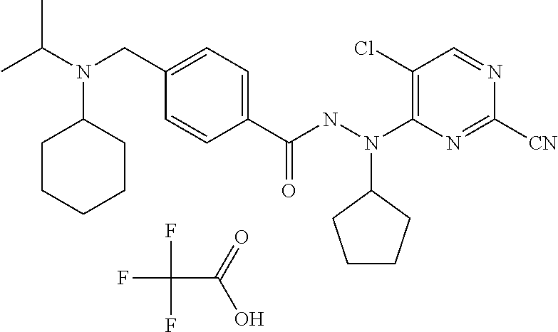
C1(C(NN(C2=C(Cl)C=NC([CN])=N2)C2CCCC2)=O)=CC=C(CN(C(C)C)C2CCCCC2)C=C1.FC(F)(C(=O)O)F
